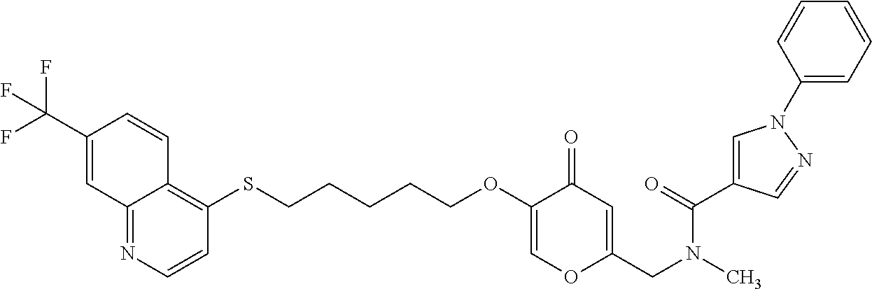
C12=NC=CC(SCCCCCOC3=COC(CN(C)C(=O)C4=CN(C5=CC=CC=C5)N=C4)=CC3=O)=C1C=CC(C(F)(F)F)=C2
